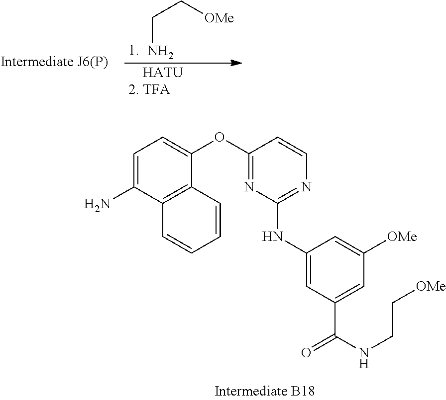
NCC[OMe].[    HATU2. TFA].C1=C(N)C2=C(C(OC3=NC(NC4=CC(C(=O)NCC[OMe])=CC([OMe])=C4)=NC=C3)=C1)C=CC=C2
